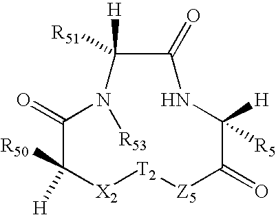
C1(=O)C([H])([R50])[X2][T2][Z5]C(=O)C([H])([R5])NC(=O)C([H])([R51])N1[R53]
